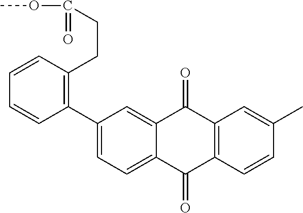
C1(C2=C(CCC(OC)=O)C=CC=C2)=CC=C2C(=C1)C(=O)C1=C(C2=O)C=CC(C)=C1
